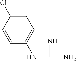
C1=CC(NC(N)=N)=CC=C1Cl
